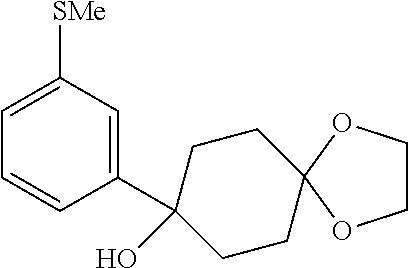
C1(C2(O)CCC3(CC2)OCCO3)=CC([SMe])=CC=C1
